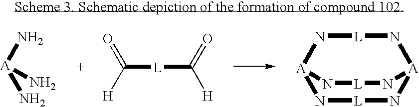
N1[L]N[A]2N[L]N[A]1N[L]N2.[A](N)(N)N.C([L]C([H])=O)(=O)[H]
